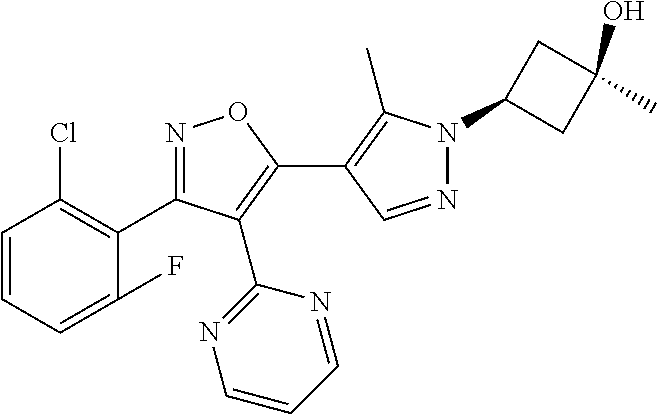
N1=CC(C2=C(C3=NC=CC=N3)C(C3=C(Cl)C=CC=C3F)=NO2)=C(C)N1C1CC(O)(C)C1
